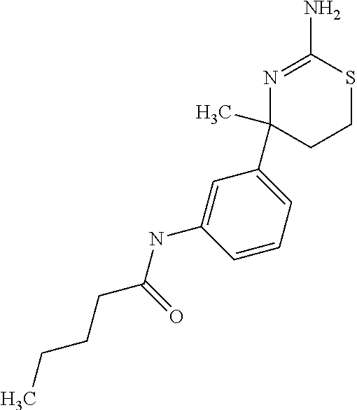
N1=C(N)SCCC1(C)C1=CC=CC(NC(CCCC)=O)=C1
